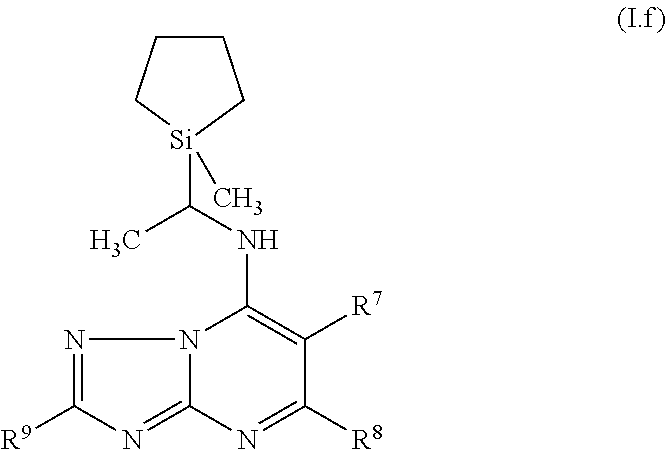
N12C(=NC([R9])=N1)N=C([R8])C([R7])=C2NC([Si]1(C)CCCC1)C
